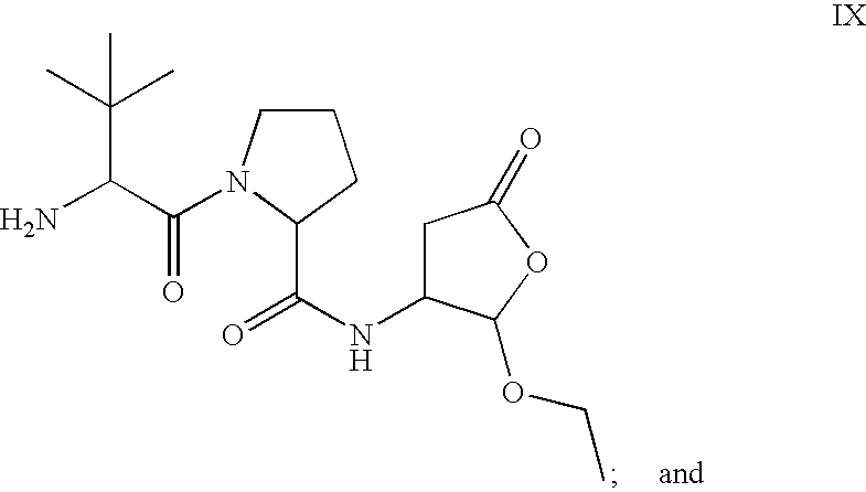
O=C(NC1CC(=O)OC1OCC)C1N(C(C(N)C(C)(C)C)=O)CCC1
